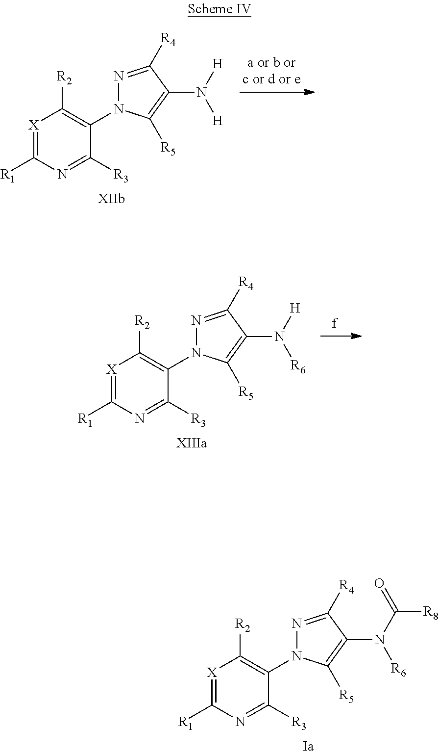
[X]1=C([R1])N=C([R3])C(N2N=C([R4])C(N([H])[H])=C2[R5])=C1[R2].[X]1=C([R1])N=C([R3])C(N2N=C([R4])C(N([H])[R6])=C2[R5])=C1[R2].[X]1=C([R1])N=C([R3])C(N2N=C([R4])C(N(C(=O)[R8])[R6])=C2[R5])=C1[R2]
